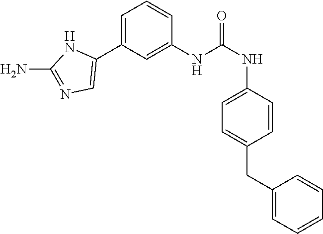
C1(NC(NC2=CC=C(CC3=CC=CC=C3)C=C2)=O)=CC(C2=CN=C(N)N2)=CC=C1
